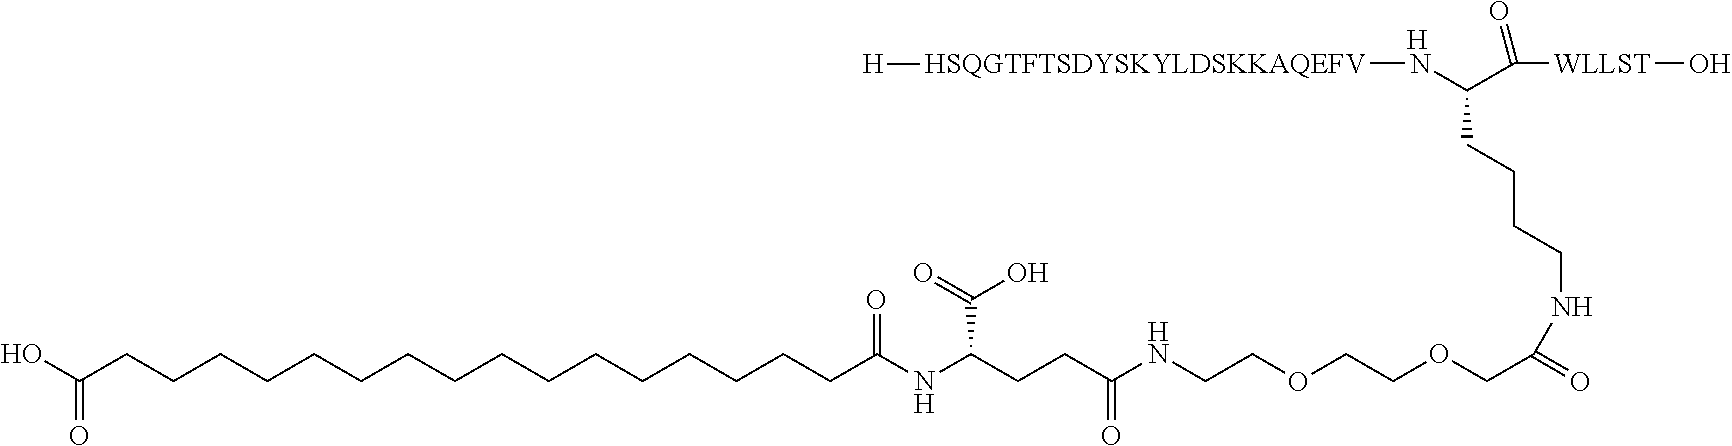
[H].C(CC(N[HSQGTFTSDYSKYLDSKKAQEFV][H])C([WLLST]O)=O)CCNC(=O)COCCOCCNC(CCC(NC(CCCCCCCCCCCCCCCCC(O)=O)=O)C(O)=O)=O
